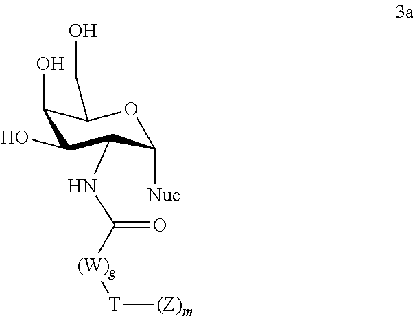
C1(O)C(CO)OC([Nuc])C(NC(=O)[(W)g][T][(Z)m])C1O
